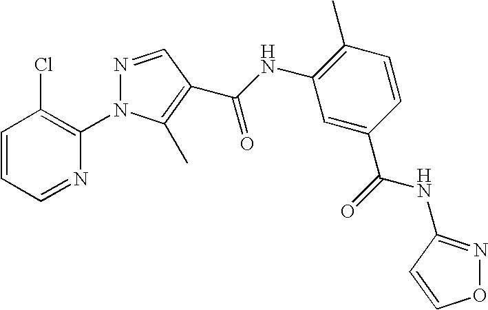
C1=CC=NC(N2N=CC(C(NC3=C(C)C=CC(C(=O)NC4=NOC=C4)=C3)=O)=C2C)=C1Cl
